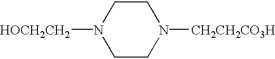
C1CN([CH2CH2CO3H])CCN1[HOCH2CH2]
